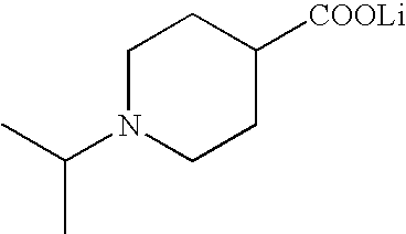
C1N(C(C)C)CCC([COOLi])C1
